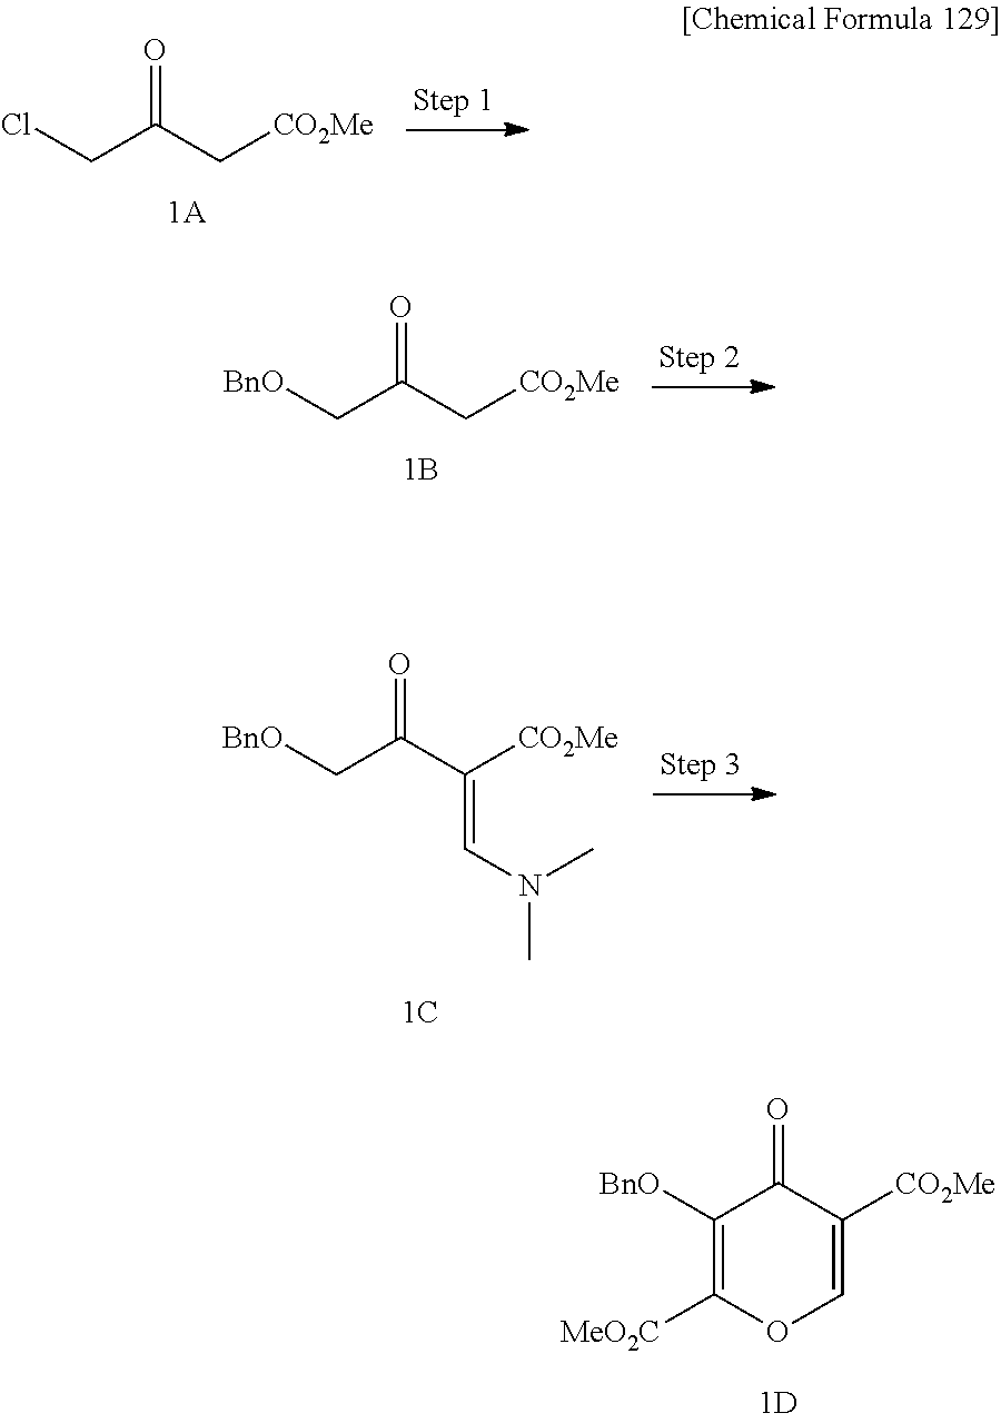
C1([BnO])=C([MeO2C])OC=C([CO2Me])C1=O.ClCC(C[CO2Me])=O.[BnO]CC(C[CO2Me])=O.[BnO]CC(C([CO2Me])=CN(C)C)=O.[1C]
